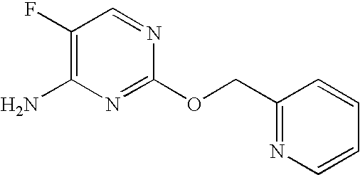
C1(F)=C(N)N=C(OCC2=NC=CC=C2)N=C1
